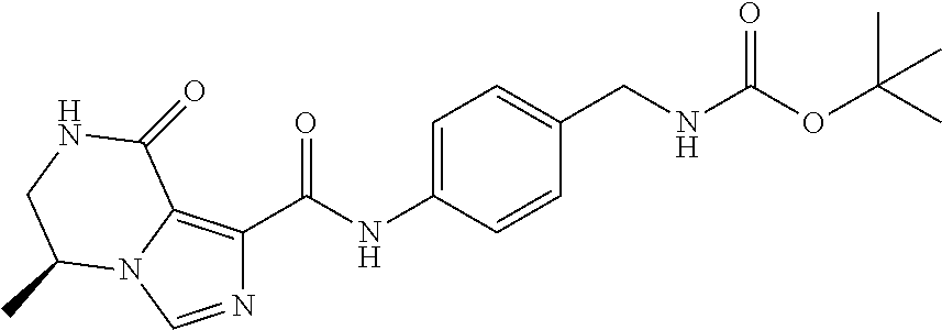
N1=CN2C(=C1C(NC1=CC=C(CNC(OC(C)(C)C)=O)C=C1)=O)C(=O)NCC2C
